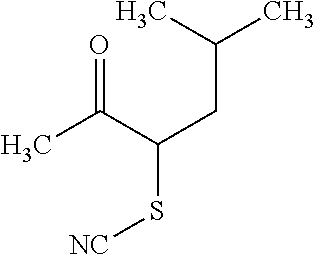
O=C(C(CC(C)C)S[NC])C
